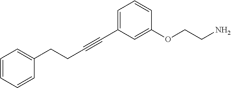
C1=CC=CC(CCC#CC2=CC=CC(OCCN)=C2)=C1
